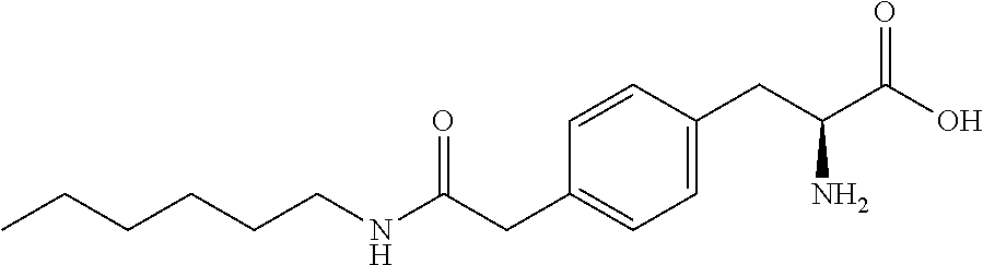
C1(CC(C(O)=O)N)=CC=C(CC(NCCCCCC)=O)C=C1
